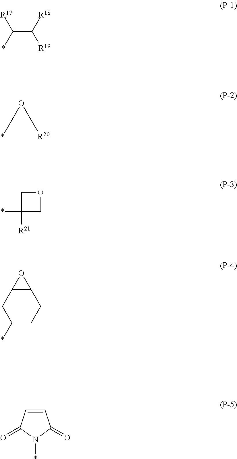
C(=C([R18])[R19])(*)[R17].C1(*)C([R20])O1.C1C([R21])(*)CO1.C1(*)CCC2C(C1)O2.C1=CC(=O)N(*)C1=O
